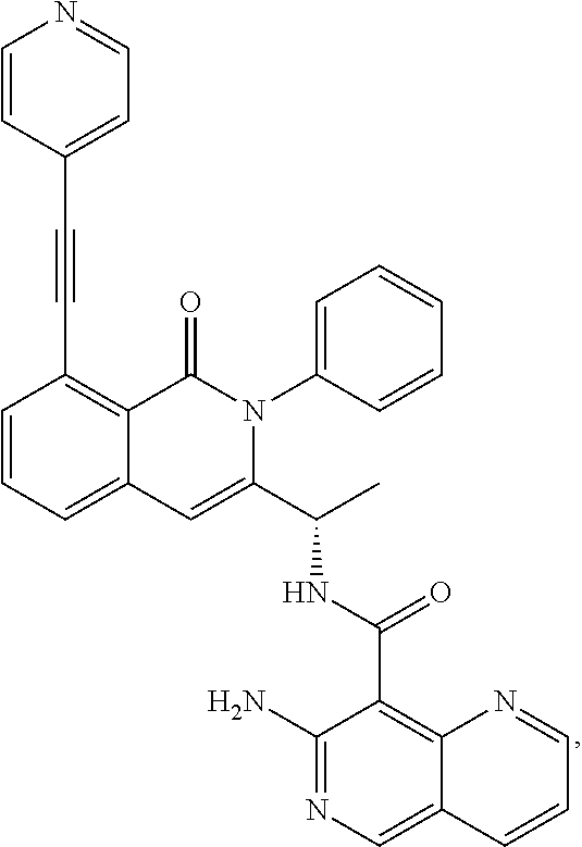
C1=CC=C2C(=C1C#CC1=CC=NC=C1)C(=O)N(C1=CC=CC=C1)C(C(C)NC(=O)C1=C3C(=CN=C1N)C=CC=N3)=C2
